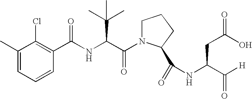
C1=CC=C(C)C(Cl)=C1C(NC(C(N1CCCC1C(=O)NC(CC(O)=O)C([H])=O)=O)C(C)(C)C)=O
